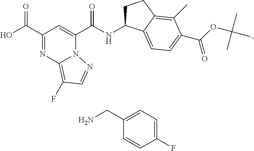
C1(C(O)=O)=NC2=C(F)C=NN2C(C(NC2CCC3=C(C)C(C(OC(C)(C)C)=O)=CC=C23)=O)=C1.C1(CN)=CC=C(F)C=C1
